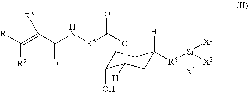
[R1]C(=C(C(N[R5]C(OC1([H])C(O)CCC([R6][Si]([X2])([X3])[X1])([H])C1)=O)=O)[R3])[R2]
